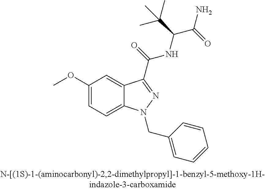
C1(OC)=CC=C2C(=C1)C(C(NC(C(C)(C)C)C(=O)N)=O)=NN2CC1=CC=CC=C1
